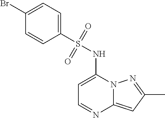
C1=C(NS(C2=CC=C(Br)C=C2)(=O)=O)N2C(=CC(C)=N2)N=C1
